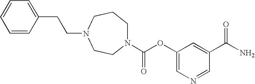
C1=CC(CCN2CCCN(C(=O)OC3=CN=CC(C(=O)N)=C3)CC2)=CC=C1
